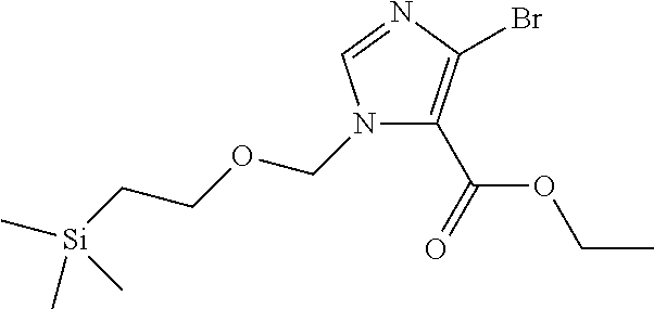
N1(COCC[Si](C)(C)C)C(C(OCC)=O)=C(Br)N=C1
